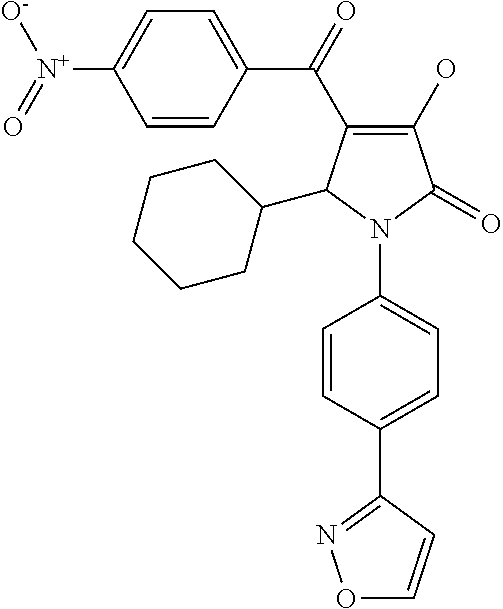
C1(O)=C(C(=O)C2=CC=C([N+](=O)[O-])C=C2)C(C2CCCCC2)N(C2=CC=C(C3=NOC=C3)C=C2)C1=O
